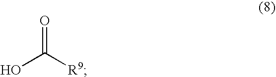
O=C(O)[R9]
